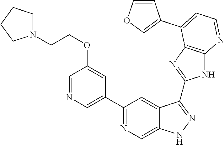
C1(C2=NC=C3C(=C2)C(C2=NC4=C(N2)N=CC=C4C2=COC=C2)=NN3)=CN=CC(OCCN2CCCC2)=C1
